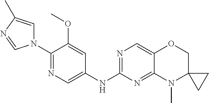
C1(N2C=C(C)N=C2)=NC=C(NC2=NC=C3C(=N2)N(C)C2(CO3)CC2)C=C1OC
